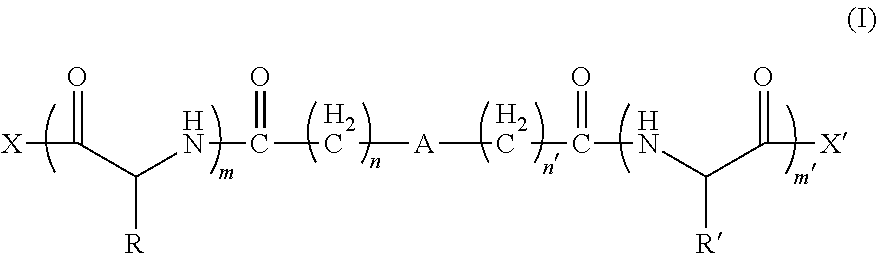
[X]C(=O)C(NC(=O)C[A]CC(=O)NC(C([X])=O)[R])[R]
